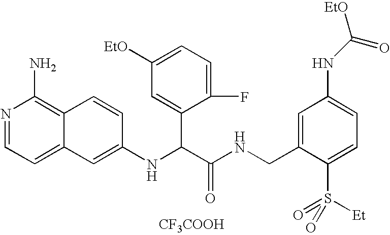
[CF3COOH].C1(NC(C(NCC2=CC(NC([EtO])=O)=CC=C2S(=O)([Et])=O)=O)C2=CC([EtO])=CC=C2F)=CC2=CC=NC(N)=C2C=C1
